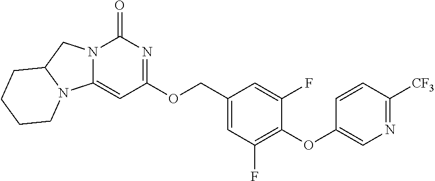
N12C(=CC(OCC3=CC(F)=C(OC4=CN=C([CF3])C=C4)C(F)=C3)=NC1=O)N1C(C2)CCCC1
